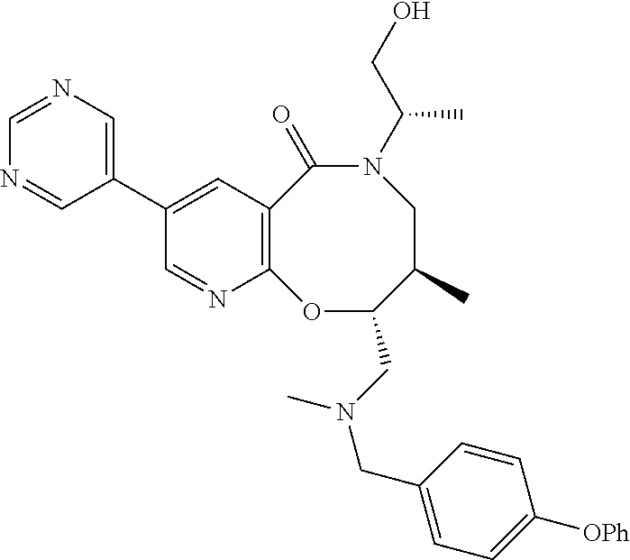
C12=C(C=C(C3=CN=CN=C3)C=N1)C(=O)N(C(CO)C)CC(C)C(CN(CC1=CC=C([OPh])C=C1)C)O2
